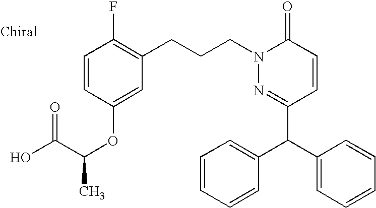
C1(C(C2=CC=CC=C2)C2=CC=CC=C2)=NN(CCCC2=C(F)C=CC(OC(C)C(O)=O)=C2)C(=O)C=C1
